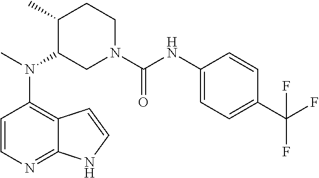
C12=C(N(C)C3CN(C(=O)NC4=CC=C(C(F)(F)F)C=C4)CCC3C)C=CN=C1NC=C2
